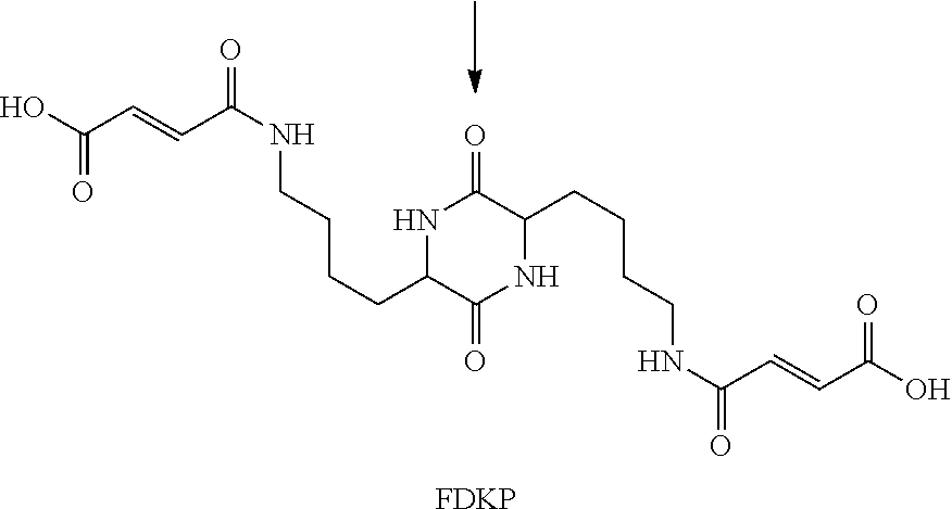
C(=O)(O)C=CC(NCCCCC1C(=O)NC(CCCCNC(=O)C=CC(O)=O)C(=O)N1)=O.[FDKP]
